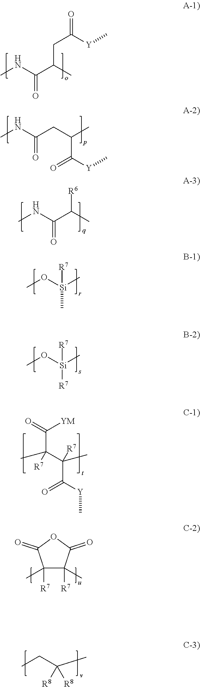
CNC(C(C)CC([Y]C)=O)=O.CNC(CC(C)C([Y]C)=O)=O.CNC(C(C)[R6])=O.CO[Si](C)([R7])C.CO[Si](C)([R7])[R7].C(C(C)(C(C)([R7])C([Y]C)=O)[R7])(=O)[YM].C1(C)([R7])C(C)([R7])C(=O)OC1=O.CCC(C)([R8])[R8]
